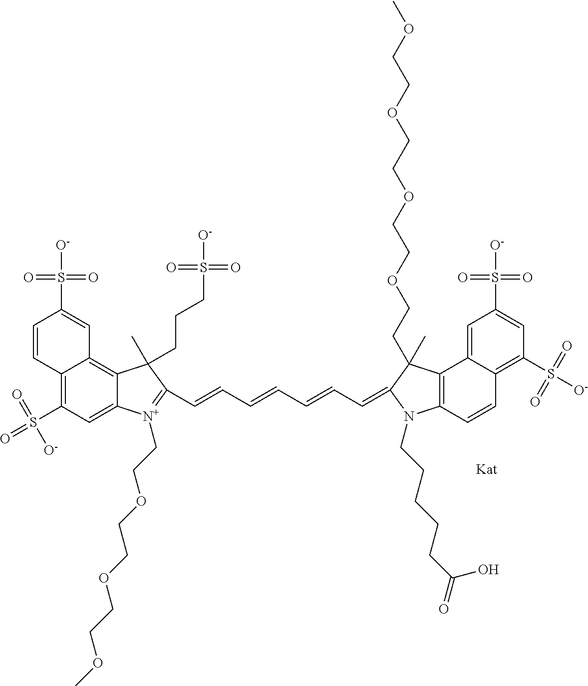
C12=C(S(=O)(=O)[O-])C=C3C(=C1C=C(S([O-])(=O)=O)C=C2)C(C)(CCCS([O-])(=O)=O)C(C=CC=CC=CC=C1N(CCCCCC(=O)O)C2=C(C4=CC(S([O-])(=O)=O)=CC(S([O-])(=O)=O)=C4C=C2)C1(C)CCOCCOCCOCCOC)=[N+]3CCOCCOCCOC
